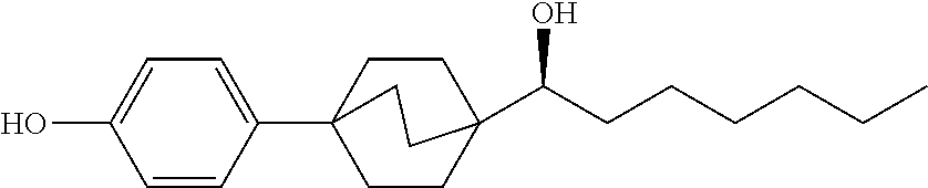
C1=CC(C23CCC(C(CCCCCC)O)(CC2)CC3)=CC=C1O
